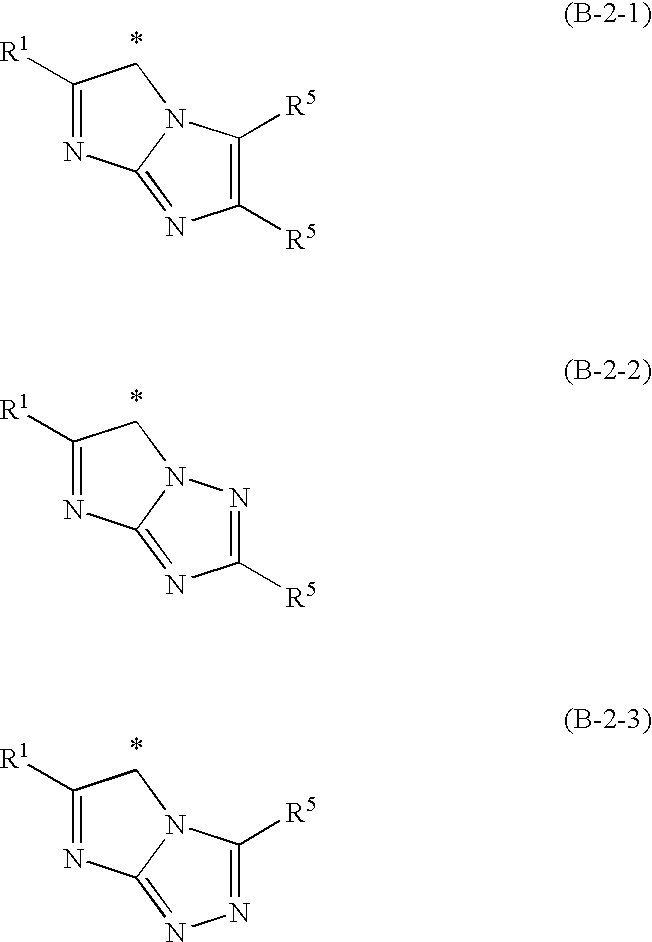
C1([R1])=NC2=NC([R5])=C([R5])N2C1.C1([R1])=NC2=NC([R5])=NN2C1.C1([R1])=NC2=NN=C([R5])N2C1
